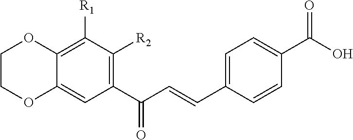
C1COC2=CC(C(C=CC3=CC=C(C(O)=O)C=C3)=O)=C([R2])C([R1])=C2O1
